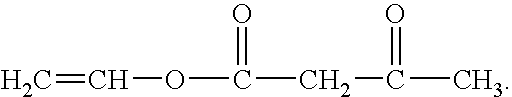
C(OC(CC(C)=O)=O)=C
